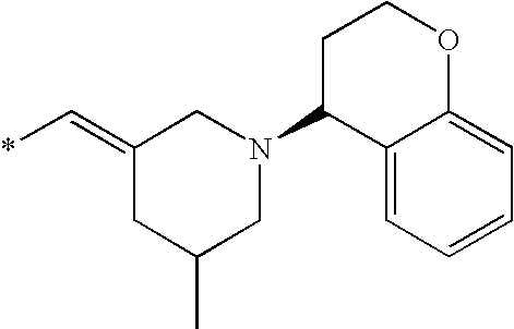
C1(N2CC(=C*)CC(C)C2)C2=CC=CC=C2OCC1
